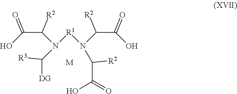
C(C(N([R1]N(C(C(O)=O)[R2])C([R2])C(O)=O)C([R3])[DG])[R2])(O)=O.[M]
